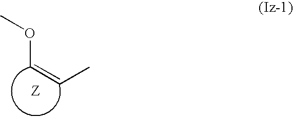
COC=CC
